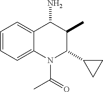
C1=CC=C2C(=C1)C(N)C(C)C(C1CC1)N2C(=O)C
